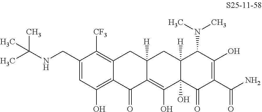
C1(CNC(C)(C)C)=CC(O)=C2C(=C1[CF3])CC1([H])C(=C(O)C3(O)C([H])(C1)C(N(C)C)C(O)=C(C(N)=O)C3=O)C2=O
